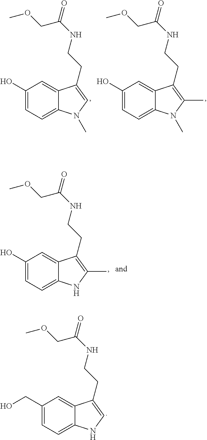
C1(O)=CC=C2C(=C1)C(CCNC(=O)COC)=CN2C.C1(O)=CC=C2C(=C1)C(CCNC(=O)COC)=C(C)N2C.C1(O)=CC=C2C(=C1)C(CCNC(=O)COC)=C(C)N2.C1(CO)=CC=C2C(=C1)C(CCNC(=O)COC)=CN2
